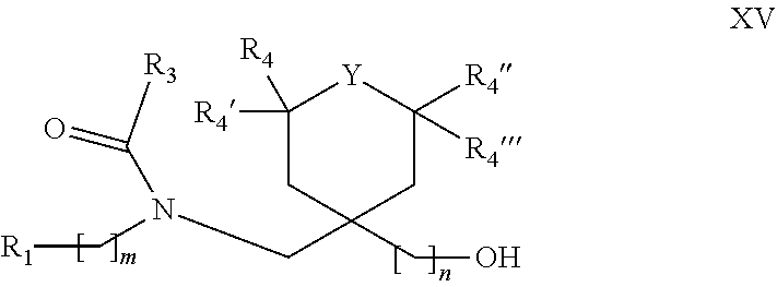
C1([R4])([R4])CC(CO)(CN(C[R1])C(=O)[R3])CC([R4])([R4])[Y]1
